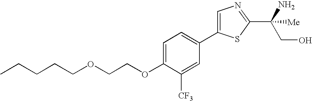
C(COCCOC1=CC=C(C2=CN=C(C(CO)(N)[Me])S2)C=C1[CF3])CCC
